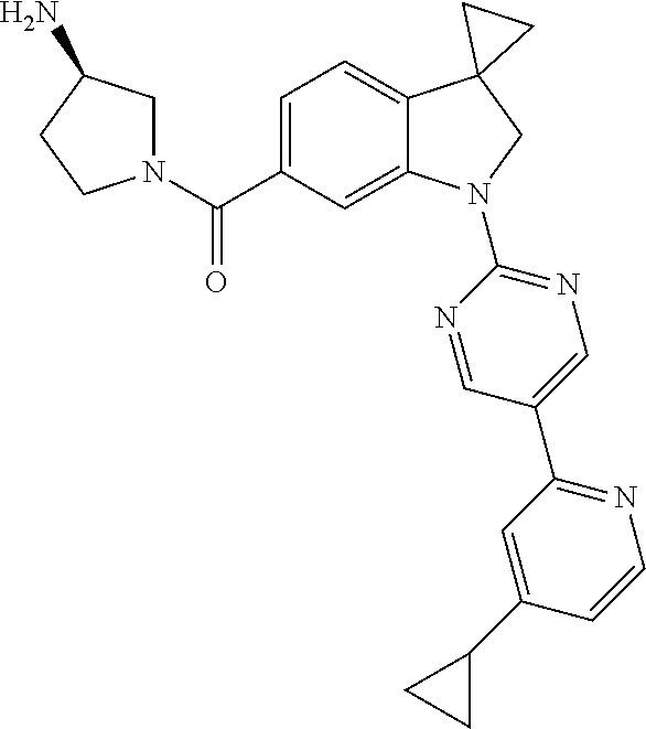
N1(C(C2=CC=C3C(=C2)N(C2=NC=C(C4=NC=CC(C5CC5)=C4)C=N2)CC32CC2)=O)CC(N)CC1
